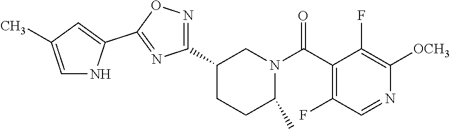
C1(C2=NOC(C3=CC(C)=CN3)=N2)CCC(C)N(C(C2=C(F)C=NC([OCH3])=C2F)=O)C1
